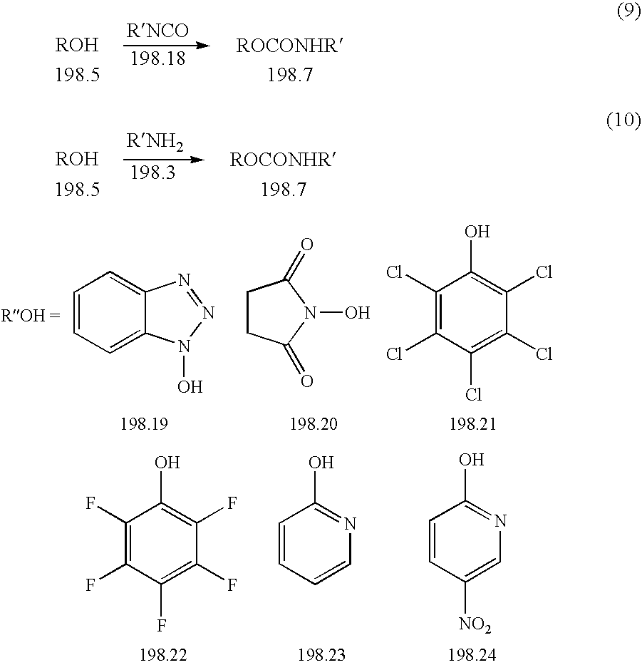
C1=CC=C2C(=C1)N=NN2O.C1CC(=O)N(O)C1=O.C1(Cl)=C(Cl)C(Cl)=C(Cl)C(Cl)=C1O.C1(F)=C(F)C(F)=C(F)C(F)=C1O.C1=CC=CN=C1O.C1=CC([NO2])=CN=C1O
